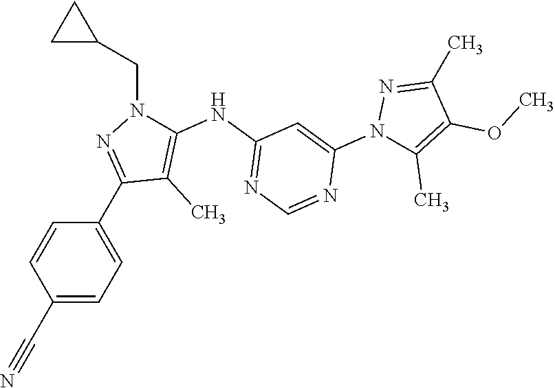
C1(C#N)=CC=C(C2=NN(CC3CC3)C(NC3=NC=NC(N4C(C)=C(OC)C(C)=N4)=C3)=C2C)C=C1
